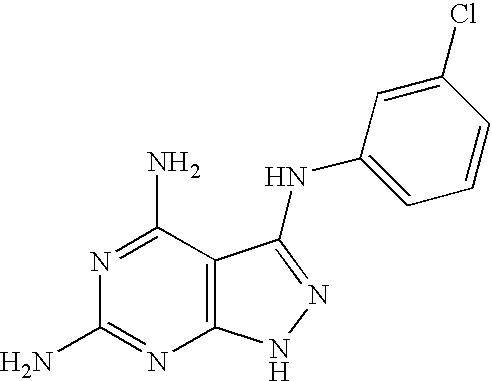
N1=C(N)C2=C(N=C1N)NN=C2NC1=CC=CC(Cl)=C1
